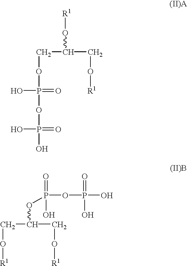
C(C(O[R1])CO[R1])OP(OP(O)(O)=O)(O)=O.C(C(OP(=O)(O)OP(=O)(O)O)CO[R1])O[R1]
